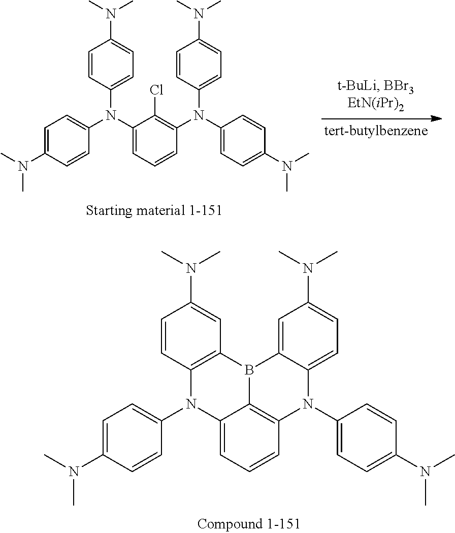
C1(N(C)C)=CC=C(N(C2=C(Cl)C(N(C3=CC=C(N(C)C)C=C3)C3=CC=C(N(C)C)C=C3)=CC=C2)C2=CC=C(N(C)C)C=C2)C=C1.C1(N(C)C)=CC=C(N2C3=C4C(=CC=C3)N(C3=CC=C(N(C)C)C=C3)C3=C(C=C(N(C)C)C=C3)B4C3=CC(N(C)C)=CC=C23)C=C1
